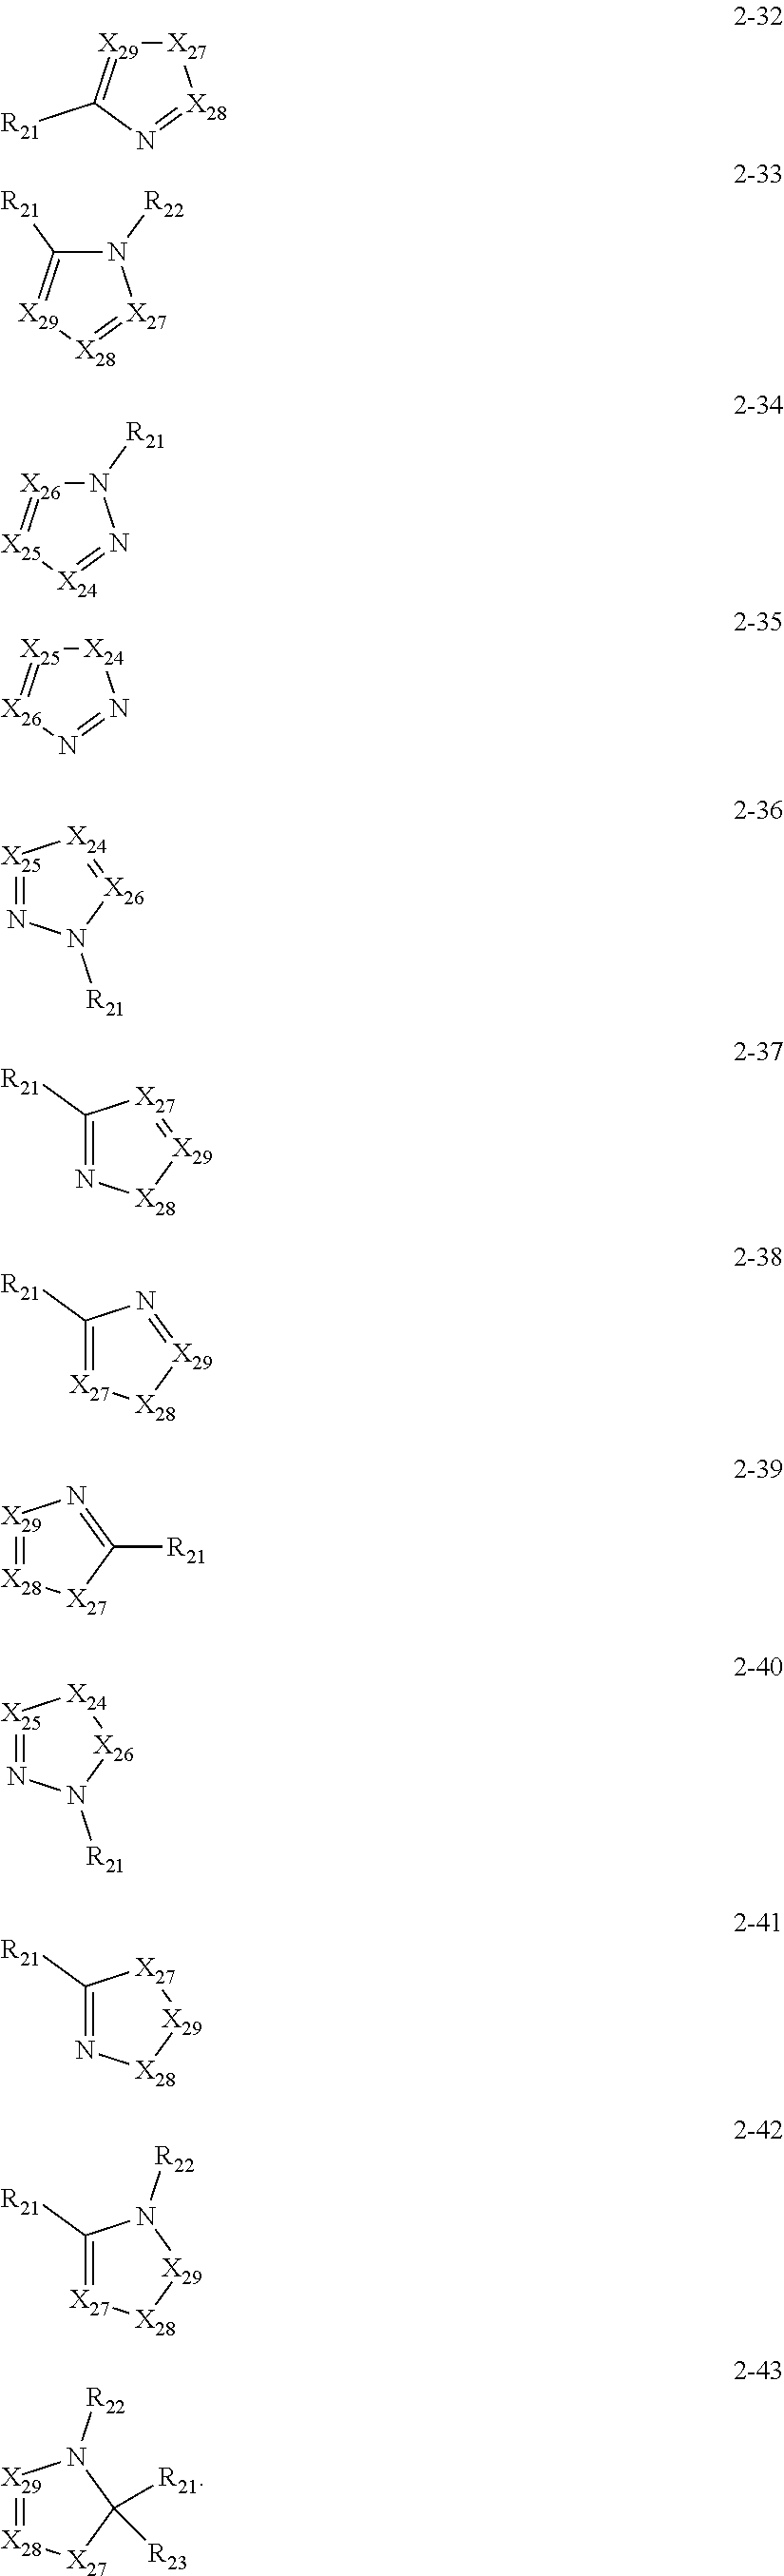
[X27]1[X29]=C([R21])N=[X28]1.N1([R22])C([R21])=[X29][X28]=[X27]1.N1([R21])[X26]=[X25][X24]=N1.[X24]1[X25]=[X26]N=N1.[X25]1=NN([R21])[X26]=[X24]1.C1([R21])=N[X28][X29]=[X27]1.C1([R21])=[X27][X28][X29]=N1.[X29]1=[X28][X27]C([R21])=N1.[X25]1=NN([R21])[X26][X24]1.C1([R21])=N[X28][X29][X27]1.C1([R21])=[X27][X28][X29]N1[R22].[X29]1=[X28][X27]C([R21])([R23])N1[R22]
